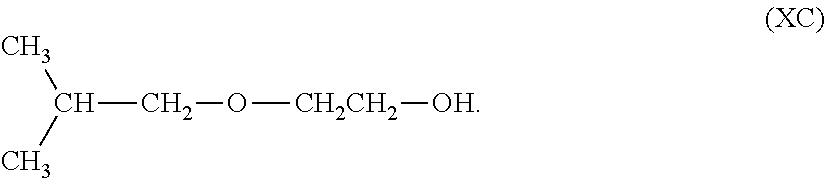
C(C)(C)CO[CH2CH2][OH]
